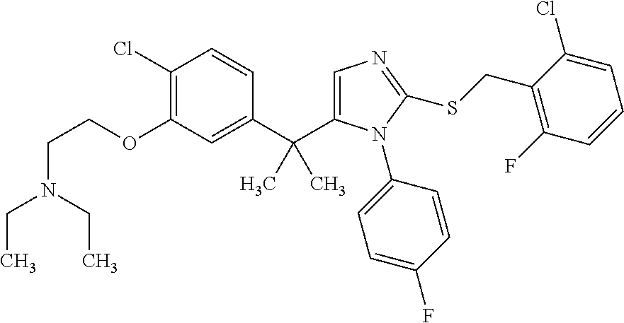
C1(C(C)(C)C2=CN=C(SCC3=C(F)C=CC=C3Cl)N2C2=CC=C(F)C=C2)=CC(OCCN(CC)CC)=C(Cl)C=C1
